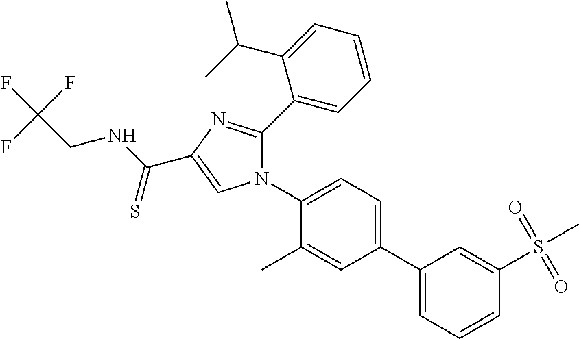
C1(C2=CC=C(N3C(C4=CC=CC=C4C(C)C)=NC(C(NCC(F)(F)F)=S)=C3)C(C)=C2)=CC=CC(S(=O)(=O)C)=C1
